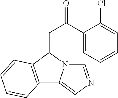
C12=C(C(CC(=O)C3=CC=CC=C3Cl)N3C1=CN=C3)C=CC=C2
